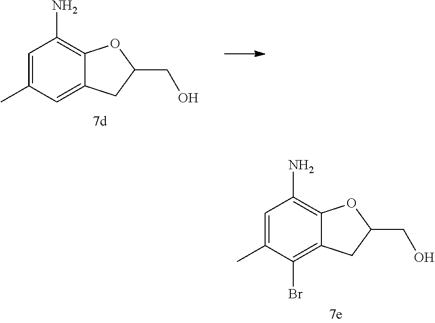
C1=C(C)C(Br)=C2C(=C1N)OC(CO)C2.C1=C(C)C=C2C(=C1N)OC(CO)C2
